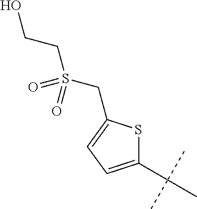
C1(C(C)(C)C)=CC=C(CS(CCO)(=O)=O)S1
